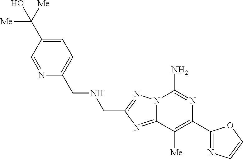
C12=NC(CNCC3=CC=C(C([Me])([Me])O)C=N3)=NN1C(N)=NC(C1=NC=CO1)=C2[Me]
